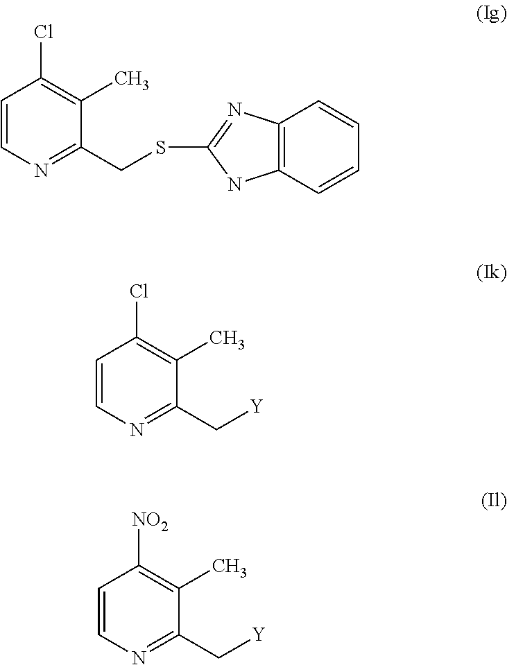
C1=CN=C(CSC2=NC3=C(N2)C=CC=C3)C(C)=C1Cl.C1=CN=C(C[Y])C(C)=C1Cl.C1=CN=C(C[Y])C(C)=C1[NO2]
